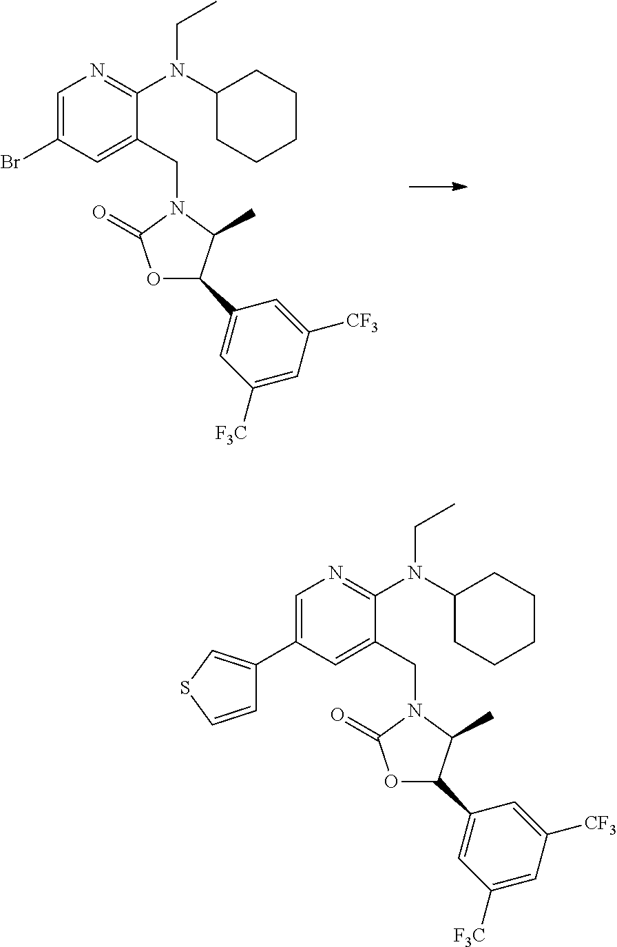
C1=C(Br)C=C(CN2C(=O)OC(C3=CC([F3C])=CC([CF3])=C3)C2C)C(N(C2CCCCC2)CC)=N1.C1=C(C2=CSC=C2)C=C(CN2C(=O)OC(C3=CC([F3C])=CC([CF3])=C3)C2C)C(N(C2CCCCC2)CC)=N1
